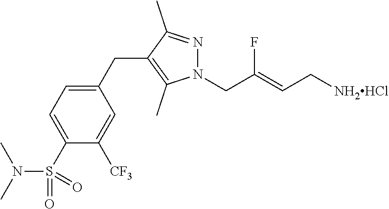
N1(CC(=CC[NH2HCl])F)N=C(C)C(CC2=CC=C(S(N(C)C)(=O)=O)C([CF3])=C2)=C1C
